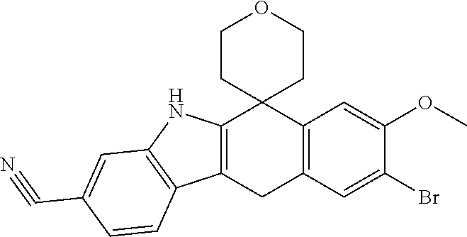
C12=C(C=C(Br)C(OC)=C1)CC1=C(C23CCOCC3)NC2=C1C=CC(C#N)=C2
